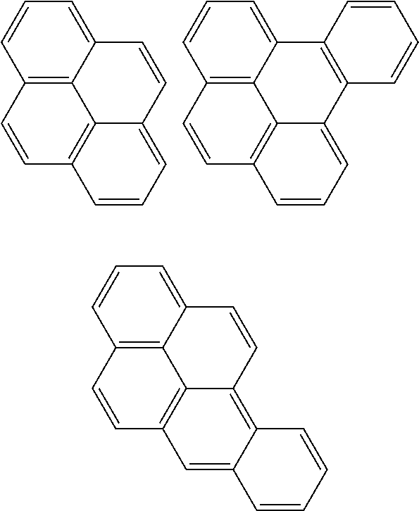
C12=C3C(=CC=C1)C=CC1=CC=CC(=C31)C=C2.C12=C3C(=CC=C1)C1=C(C4=CC=CC(=C34)C=C2)C=CC=C1.C12=C3C(=CC=C1)C=CC1=C4C(=CC(=C31)C=C2)C=CC=C4
